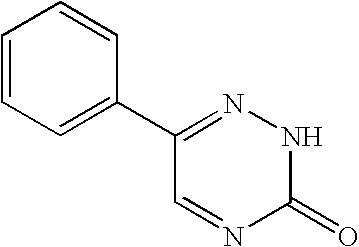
N1N=C(C2=CC=CC=C2)C=NC1=O
